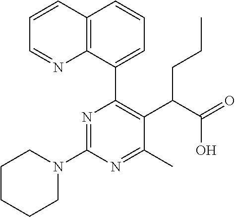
C1CCCN(C2=NC(C3=CC=CC4=C3N=CC=C4)=C(C(C(=O)O)CCC)C(C)=N2)C1
